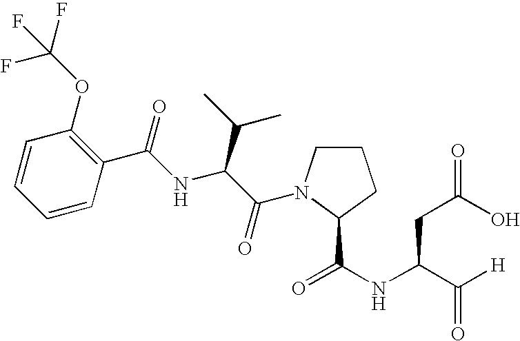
C1=CC=CC(C(NC(C(=O)N2CCCC2C(NC(C([H])=O)CC(O)=O)=O)C(C)C)=O)=C1OC(F)(F)F
